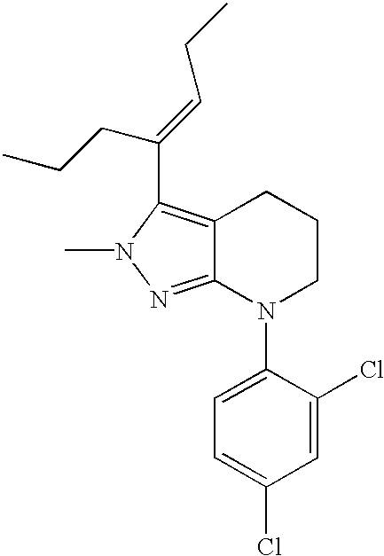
C12=C(C(=CCC)CCC)N(C)N=C1N(C1=CC=C(Cl)C=C1Cl)CCC2
